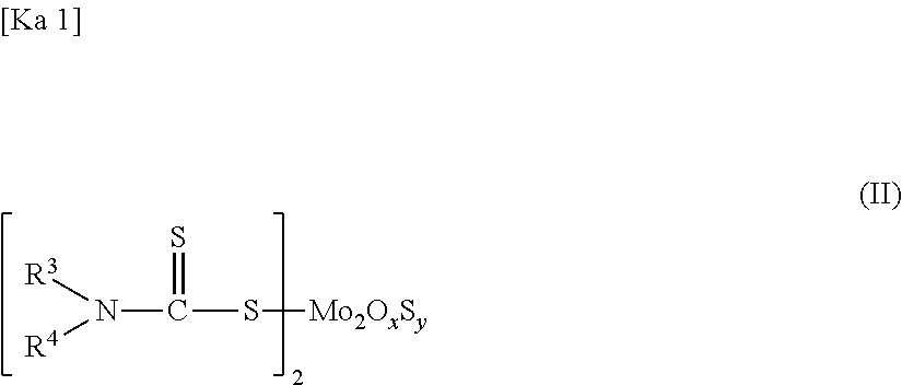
N(C(S[Mo2OxSy])=S)([R3])[R4]
